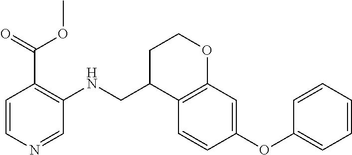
C1=CC(OC2=CC=CC=C2)=CC2=C1C(CNC1=C(C(OC)=O)C=CN=C1)CCO2
